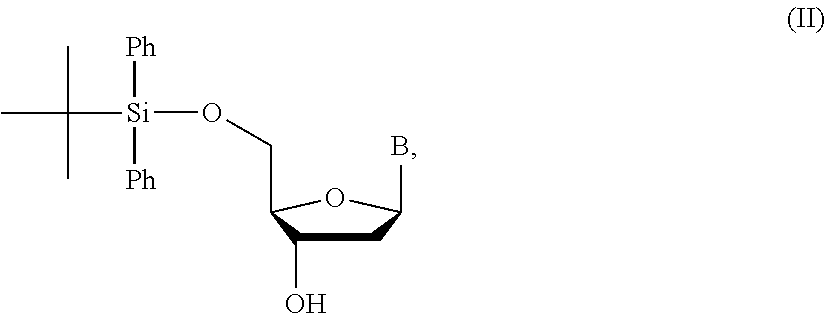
C1C(O)C(CO[Si](C(C)(C)C)([Ph])[Ph])OC1B
